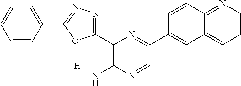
C1(C2=C(N)N=CC(C3=CC4=CC=CN=C4C=C3)=N2)=NN=C(C2=CC=CC=C2)O1.[H]
